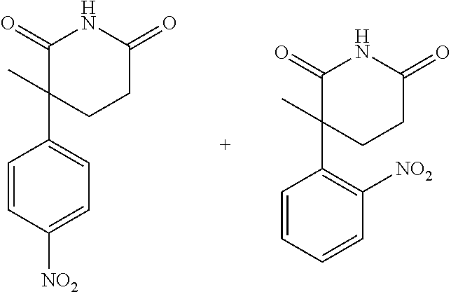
C1=CC([NO2])=CC=C1C1(C)CCC(=O)NC1=O.C1=CC=CC([NO2])=C1C1(C)CCC(=O)NC1=O
